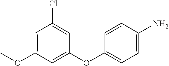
C1(OC)=CC(Cl)=CC(OC2=CC=C(N)C=C2)=C1
